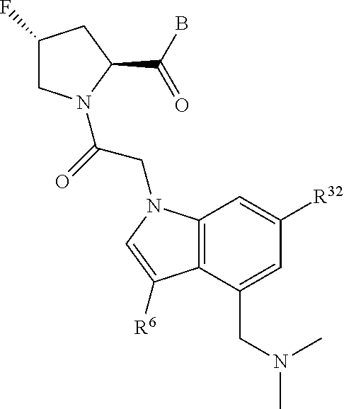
C1(F)CN(C(=O)CN2C3=C(C(CN(C)C)=CC([R32])=C3)C([R6])=C2)C(C(B)=O)C1
